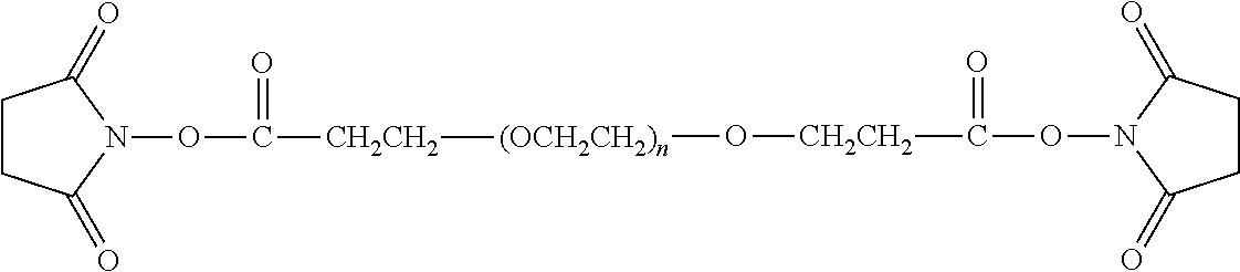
C(=O)([CH2CH2]O[(OCH2CH2)n][CH2CH2]C(ON1C(=O)CCC1=O)=O)ON1C(=O)CCC1=O
